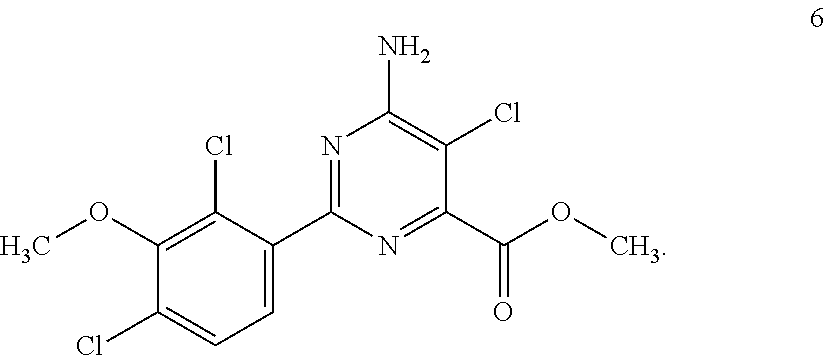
C1(OC)=C(Cl)C(C2=NC(N)=C(Cl)C(C(OC)=O)=N2)=CC=C1Cl
